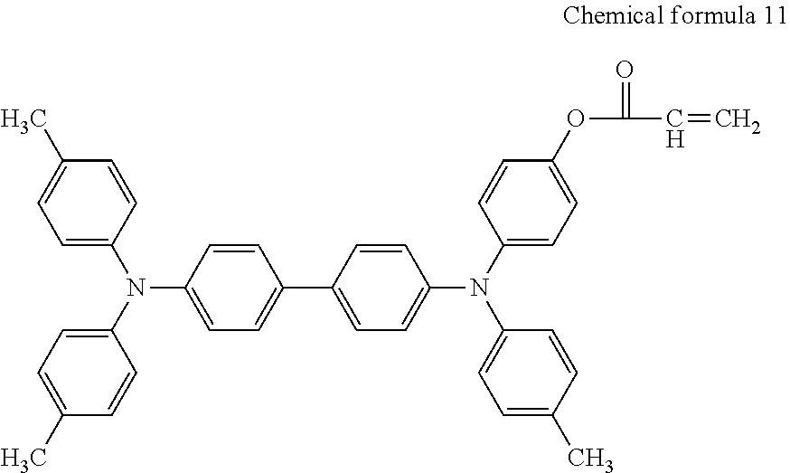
C1=CC(N(C2=CC=C(C)C=C2)C2=CC=C(C)C=C2)=CC=C1C1=CC=C(N(C2=CC=C(OC(=O)C=C)C=C2)C2=CC=C(C)C=C2)C=C1
